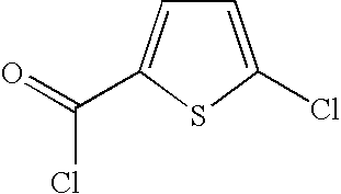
C1=C(Cl)SC(C(Cl)=O)=C1
